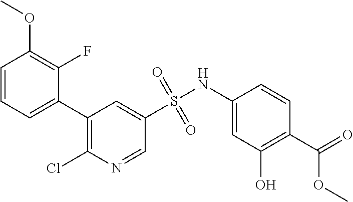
C1(C2=CC=CC(OC)=C2F)=C(Cl)N=CC(S(NC2=CC(O)=C(C(=O)OC)C=C2)(=O)=O)=C1
